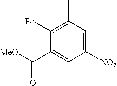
C1(C([MeO])=O)=CC([NO2])=CC(C)=C1Br
